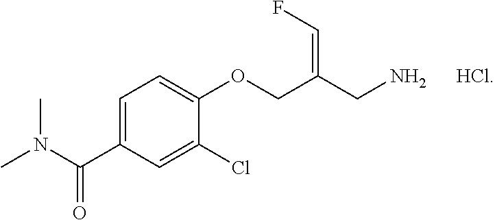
C1=C(C(N(C)C)=O)C=C(Cl)C(OCC(CN)=CF)=C1.[HCl]
